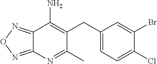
C12=NON=C1N=C(C)C(CC1=CC=C(Cl)C(Br)=C1)=C2N
